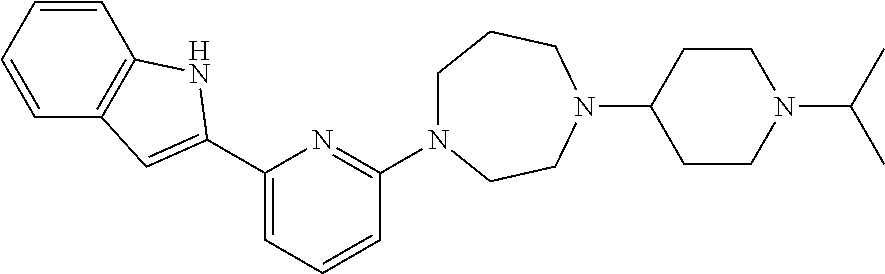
C1N(C2=NC(C3=CC4=C(C=CC=C4)N3)=CC=C2)CCN(C2CCN(C(C)C)CC2)CC1
